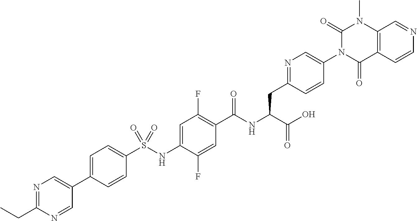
C12=C(C=CN=C1)C(=O)N(C1=CN=C(CC(C(=O)O)NC(=O)C3=C(F)C=C(NS(C4=CC=C(C5=CN=C(CC)N=C5)C=C4)(=O)=O)C(F)=C3)C=C1)C(=O)N2C
